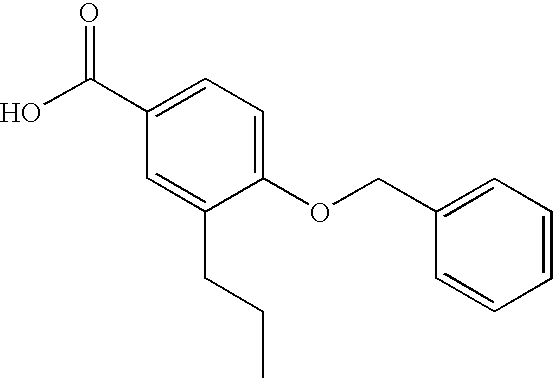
C1(C(O)=O)=CC=C(OCC2=CC=CC=C2)C(CCC)=C1
